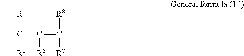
CC([R4])([R5])C([R6])=C([R8])[R7]
